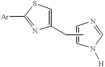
N1=C([Ar])SC=C1CC.C1=CN([H])C=N1
